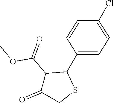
COC(C1C(C2=CC=C(Cl)C=C2)SCC1=O)=O
